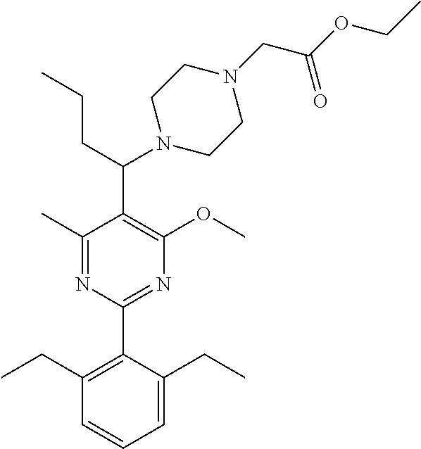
C1(C)=NC(C2=C(CC)C=CC=C2CC)=NC(OC)=C1C(N1CCN(CC(OCC)=O)CC1)CCC
